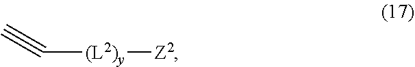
C#C[(L2)y][Z2]
